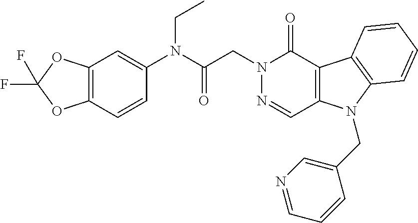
C12=C(C(=O)N(CC(=O)N(C3=CC4=C(C=C3)OC(F)(F)O4)CC)N=C1)C1=C(N2CC2=CN=CC=C2)C=CC=C1
